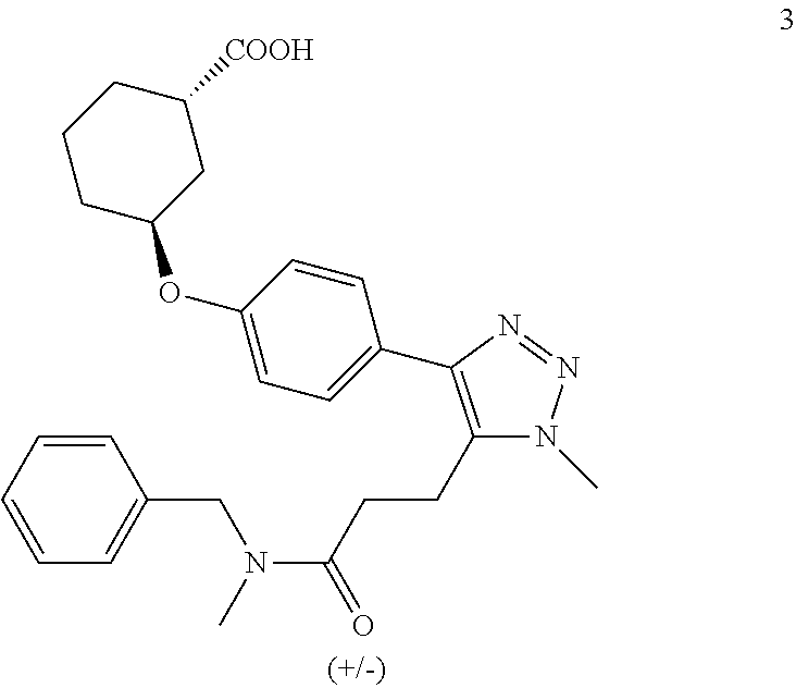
C(C1=C(C2=CC=C(OC3CC([COOH])CCC3)C=C2)N=NN1C)CC(N(C)CC1=CC=CC=C1)=O
